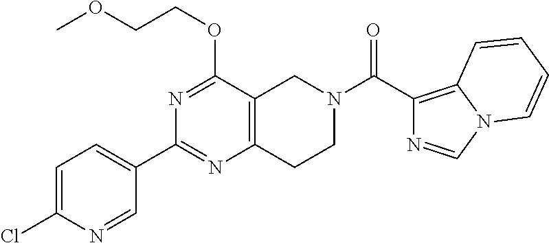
C1=C(Cl)N=CC(C2=NC3=C(C(OCCOC)=N2)CN(C(C2=C4N(C=N2)C=CC=C4)=O)CC3)=C1
